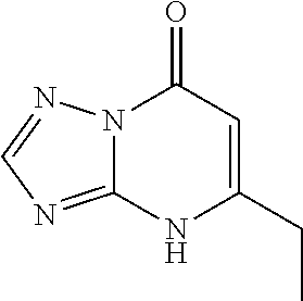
C12=NC=NN1C(=O)C=C(CC)N2
